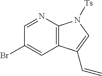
C12=C(N=CC(Br)=C1)N([Ts])C=C2C=C
